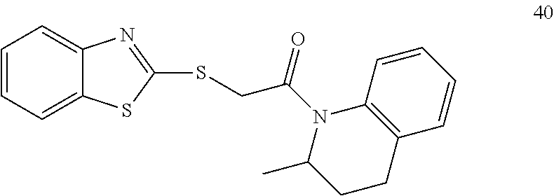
C1=CC=C2C(=C1)N=C(SCC(N1C(C)CCC3=C1C=CC=C3)=O)S2
